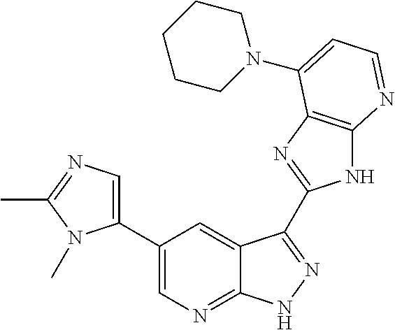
C1(C2=CN=C3C(=C2)C(C2=NC4=C(N2)N=CC=C4N2CCCCC2)=NN3)=CN=C(C)N1C
